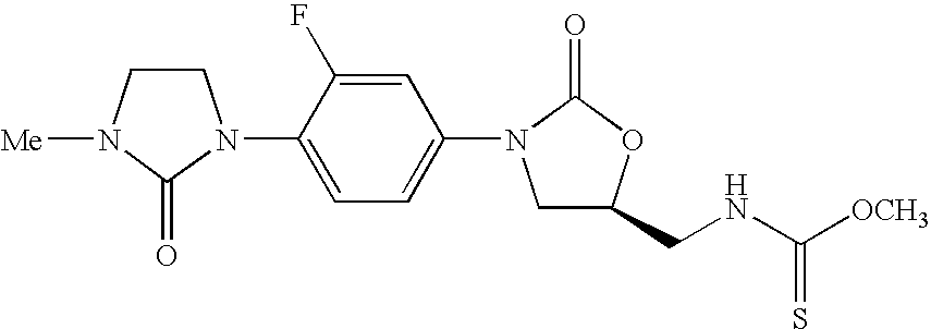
C1CN([Me])C(=O)N1C1=CC=C(N2CC(CNC([OCH3])=S)OC2=O)C=C1F
